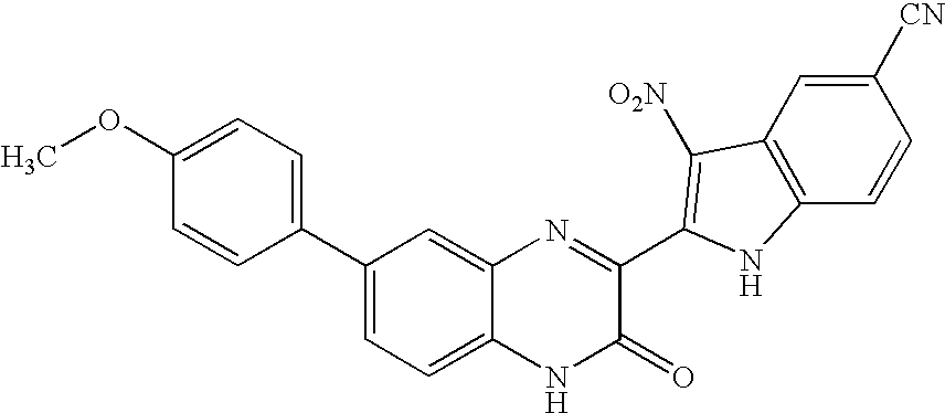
C1=C2C(=CC(C3=CC=C(OC)C=C3)=C1)N=C(C1=C([O2N])C3=C(C=CC([CN])=C3)N1)C(=O)N2
